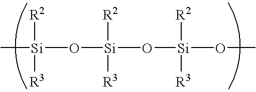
C[Si](O[Si](O[Si]([R2])([R3])OC)([R3])[R2])([R2])[R3]
